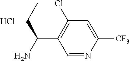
C1=NC([CF3])=CC(Cl)=C1C(N)CC.Cl
